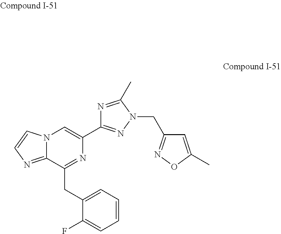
C1=C(CC2=NC(C3=NN(CC4=NOC(C)=C4)C(C)=N3)=CN3C2=NC=C3)C(F)=CC=C1
